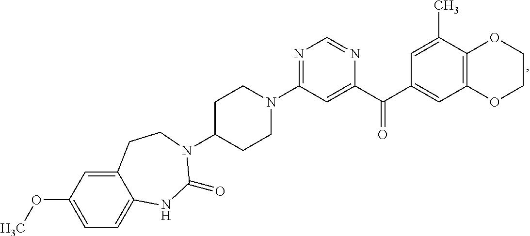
N1=C(N2CCC(N3C(=O)NC4=CC=C(OC)C=C4CC3)CC2)C=C(C(C2=CC3=C(C(C)=C2)OCCO3)=O)N=C1
